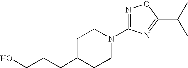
OCCCC1CCN(C2=NOC(C(C)C)=N2)CC1
